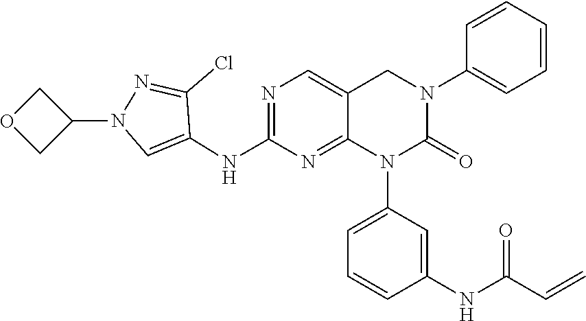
C1=CC(NC(C=C)=O)=CC(N2C(=O)N(C3=CC=CC=C3)CC3=CN=C(NC4=CN(C5COC5)N=C4Cl)N=C23)=C1
